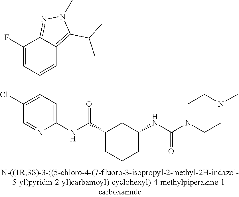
C1(F)=CC(C2=C(Cl)C=NC(NC(C3CCCC(NC(=O)N4CCN(C)CC4)C3)=O)=C2)=CC2=C(C(C)C)N(C)N=C12
